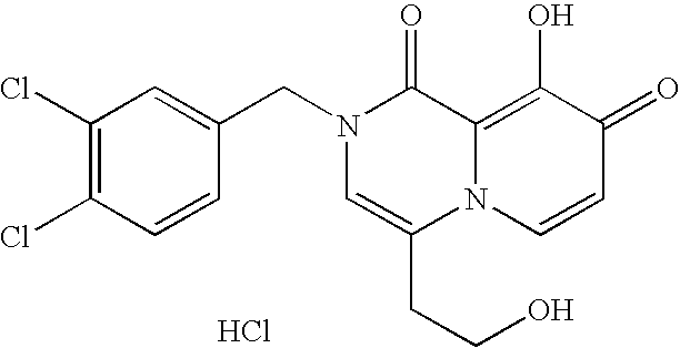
C1=C(CN2C=C(CCO)N3C(=C(O)C(=O)C=C3)C2=O)C=CC(Cl)=C1Cl.Cl
